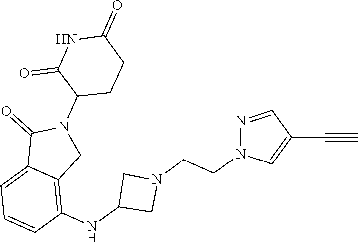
N1=CC(C#C)=CN1CCN1CC(NC2=C3C(=CC=C2)C(=O)N(C2CCC(=O)NC2=O)C3)C1
